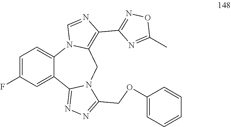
C1=C(F)C=C2C(=C1)N1C(=C(C3=NOC(C)=N3)N=C1)CN1C2=NN=C1COC1=CC=CC=C1
